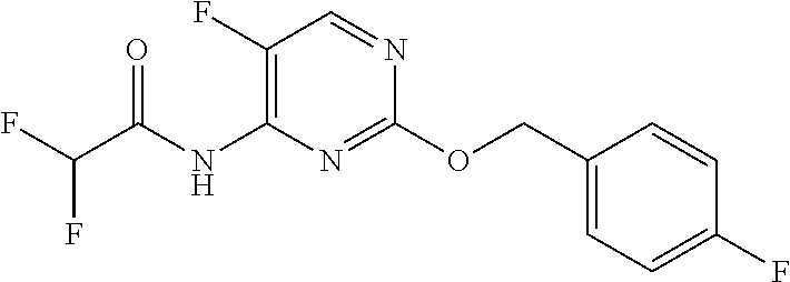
C1(OCC2=CC=C(F)C=C2)=NC(NC(C(F)F)=O)=C(F)C=N1
